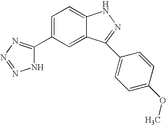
C1(C2=CC=C3C(=C2)C(C2=CC=C(OC)C=C2)=NN3)=NN=NN1
